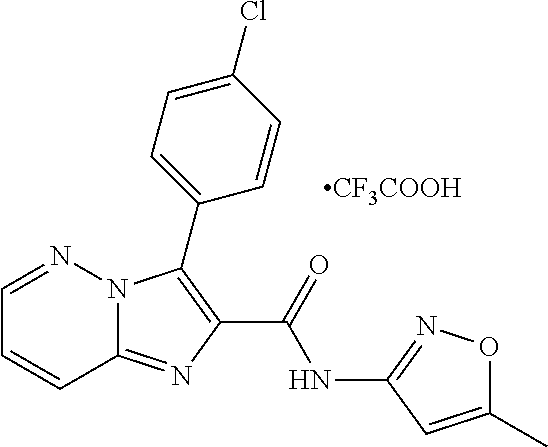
[CF3COOH].C12=NC(C(=O)NC3=NOC(C)=C3)=C(C3=CC=C(Cl)C=C3)N1N=CC=C2
